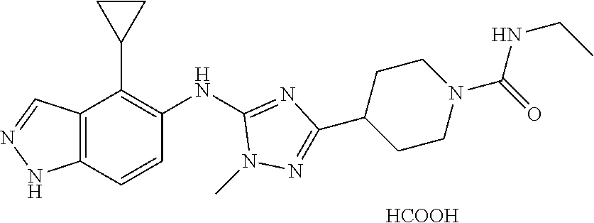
C12=C(C=CC(NC3=NC(C4CCN(C(=O)NCC)CC4)=NN3C)=C1C1CC1)NN=C2.[HCOOH]
